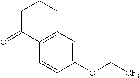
O=C1C2=C(CCC1)C=C(OC[CF3])C=C2
